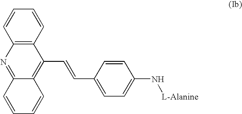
C12=C(C=CC=C1)C(C=CC1=CC=C(N[L-Alanine])C=C1)=C1C(=N2)C=CC=C1
